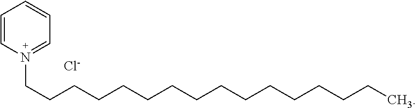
C1=CN(CCCCCCCCCCCCCCCC)=CC=C1.[Cl-]
